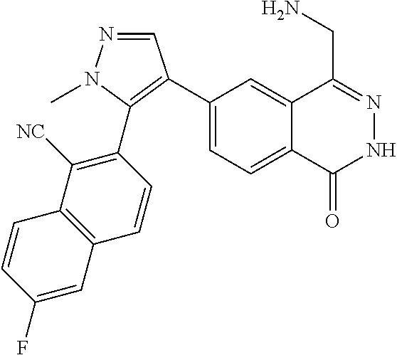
C1(C2=C(C3=C([NC])C4=C(C=C3)C=C(F)C=C4)N(C)N=C2)=CC=C2C(=C1)C(CN)=NNC2=O
